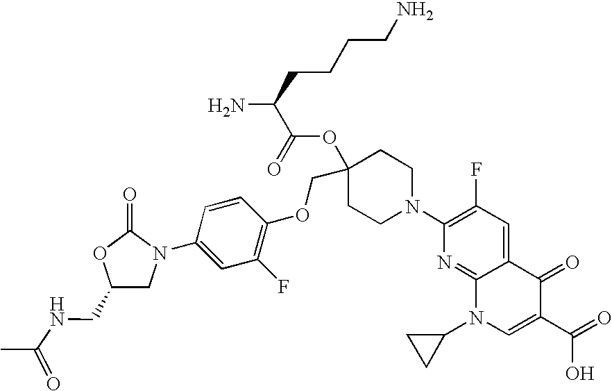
C1(CNC(C)=O)CN(C2=CC(F)=C(OCC3(OC(C(CCCCN)N)=O)CCN(C4=C(F)C=C5C(=N4)N(C4CC4)C=C(C(=O)O)C5=O)CC3)C=C2)C(=O)O1
